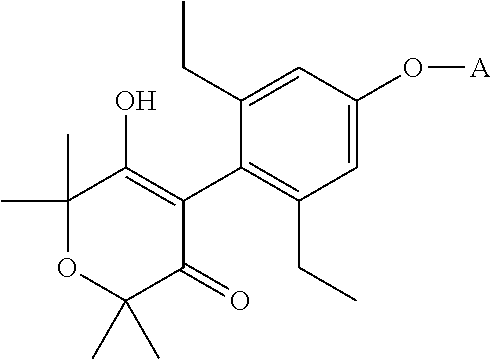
C1=C(O[A])C=C(CC)C(C2=C(O)C(C)(C)OC(C)(C)C2=O)=C1CC
